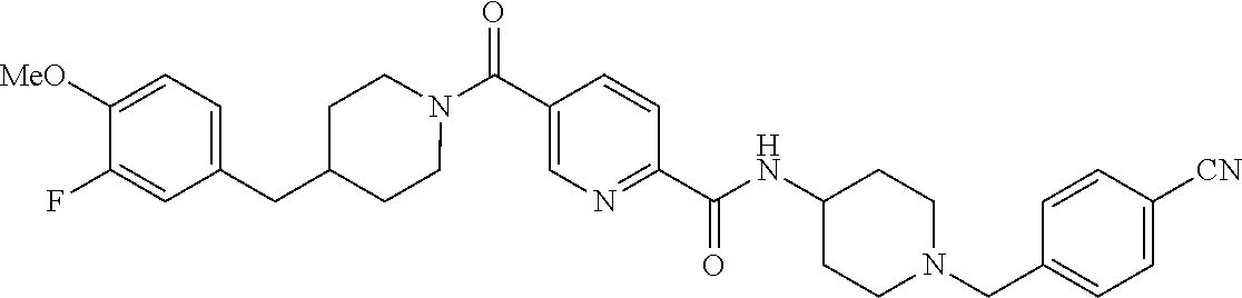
N(C(C1=NC=C(C(N2CCC(CC3=CC=C([OMe])C(F)=C3)CC2)=O)C=C1)=O)C1CCN(CC2=CC=C([CN])C=C2)CC1
